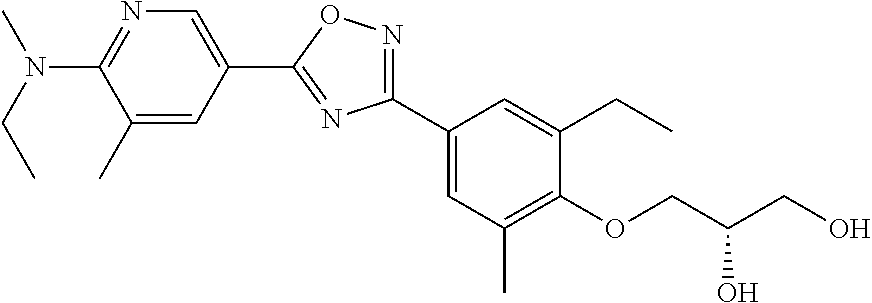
C1(N(CC)C)=NC=C(C2=NC(C3=CC(C)=C(OCC(CO)O)C(CC)=C3)=NO2)C=C1C
